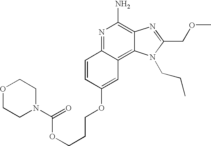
C1=CC(OCCCOC(N2CCOCC2)=O)=CC2=C3C(=C(N)N=C12)N=C(COC)N3CCC
